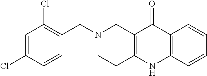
N1(CC2=C(Cl)C=C(Cl)C=C2)CCC2=C(C1)C(=O)C1=C(N2)C=CC=C1
